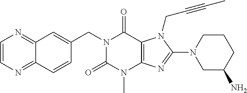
C1=CN=C2C(=N1)C=C(CN1C(=O)N(C)C3=C(C1=O)N(CC#CC)C(N1CC(N)CCC1)=N3)C=C2
